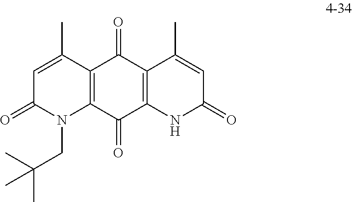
C1=C(C)C2=C(N(CC(C)(C)C)C1=O)C(=O)C1=C(C2=O)C(C)=CC(=O)N1
